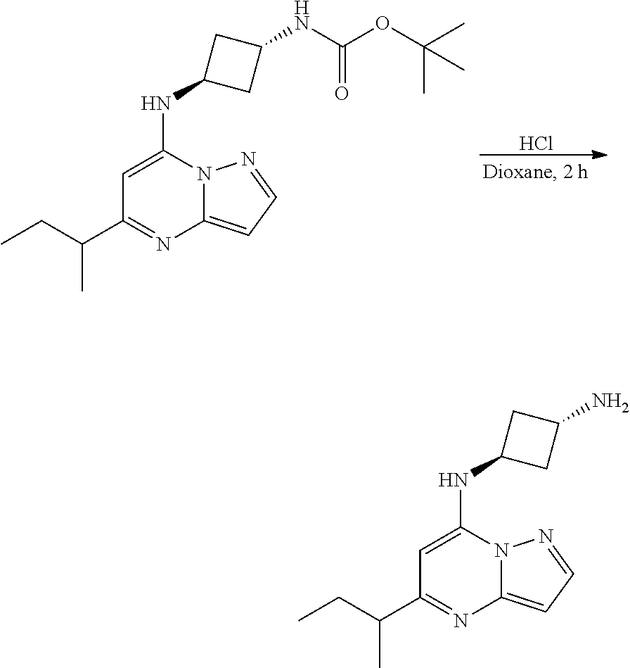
Cl.N12C(=CC=N1)N=C(C(C)CC)C=C2NC1CC(NC(=O)OC(C)(C)C)C1.N12C(=CC=N1)N=C(C(C)CC)C=C2NC1CC(N)C1
